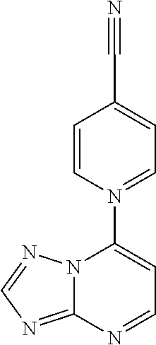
N12C(=NC=N1)N=CC=C2N1=CC=C(C#N)C=C1
